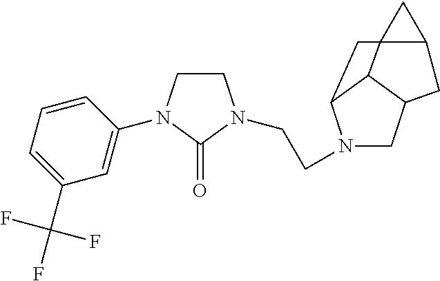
C1=CC=C(C(F)(F)F)C=C1N1CCN(CCN2CC3C4C2CC42C(C2)C3)C1=O
